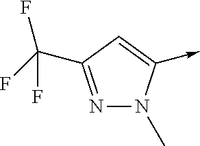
N1=C(C(F)(F)F)C=C(->C)N1C
